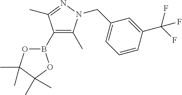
B1(C2=C(C)N(CC3=CC=CC(C(F)(F)F)=C3)N=C2C)OC(C)(C)C(C)(C)O1
